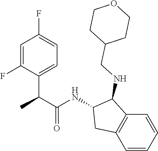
C1=C(F)C(C(C(NC2CC3=C(C2NCC2CCOCC2)C=CC=C3)=O)C)=CC=C1F
